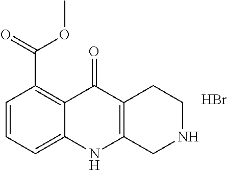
C1=CC=C2C(=C1C(OC)=O)C(=O)C1=C(N2)CNCC1.Br
